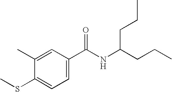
C1(C)=CC(C(NC(CCC)CCC)=O)=CC=C1SC
